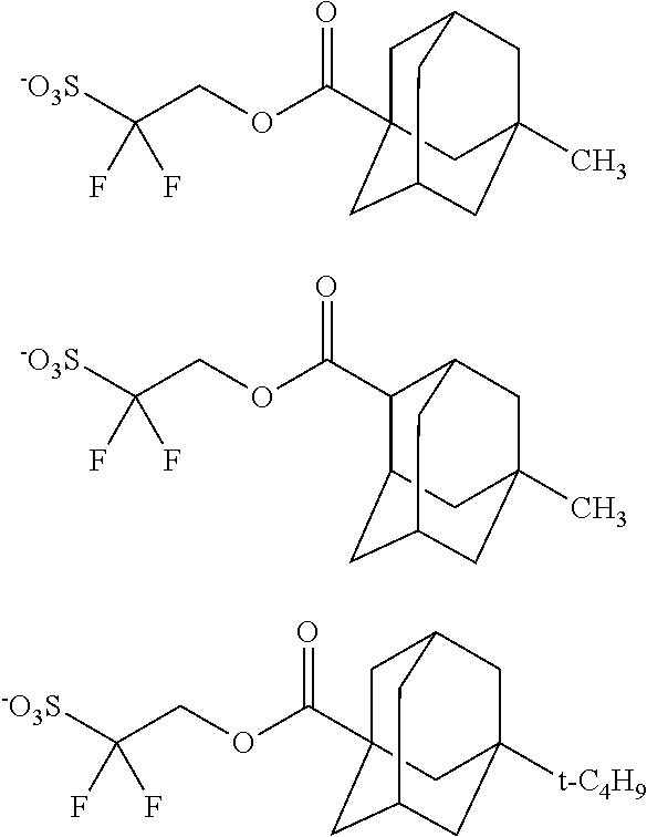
C(OCC([-O3S])(F)F)(C12CC3CC(C)(CC(C1)C3)C2)=O.C(OCC([-O3S])(F)F)(C12CC3CC([t-C4H9])(CC(C1)C3)C2)=O.C(OCC([-O3S])(F)F)(=O)C1C2CC3CC(C)(CC1C3)C2
